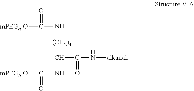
[(CH2)4](C(NC([mPEGb-O])=O)C(=O)N[alkanal])NC(=O)[mPEGa-O]
